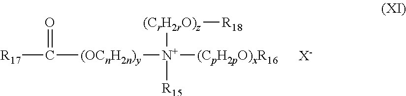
[R17]C([(OCnH2n)y][N+]([(CrH2rO)z][R18])([(CpH2pO)xR16])[R15])=O.[X-]
